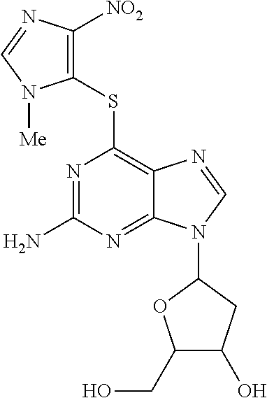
C1(SC2=C3C(=NC(N)=N2)N(C2OC(CO)C(O)C2)C=N3)=C([NO2])N=CN1[Me]
